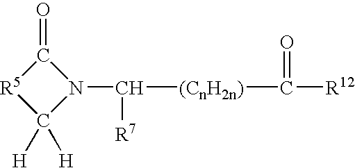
[R5]1C([H])([H])N(C([R7])[(CnH2n)]C([R12])=O)C1=O
